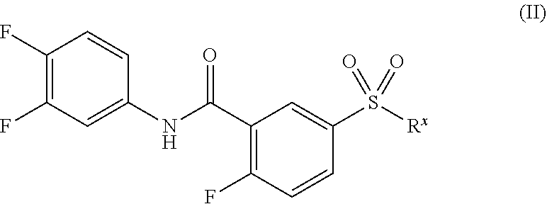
C1(F)=C(F)C=C(NC(C2=C(F)C=CC(S([Rx])(=O)=O)=C2)=O)C=C1
